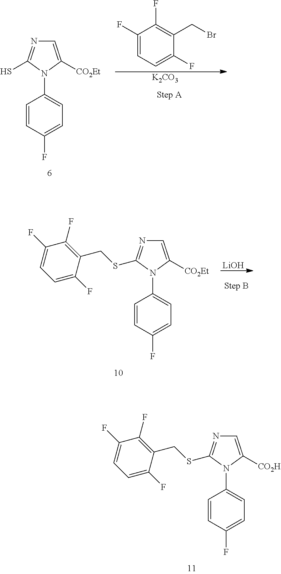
C1(F)=CC=C(F)C(CBr)=C1F.[K2CO3].C1=CC(F)=CC=C1N1C([CO2Et])=CN=C1S.[LiOH].C1=CC(F)=CC=C1N1C([CO2Et])=CN=C1SCC1=C(F)C(F)=CC=C1F.C1=CC(F)=CC=C1N1C([CO2H])=CN=C1SCC1=C(F)C(F)=CC=C1F
